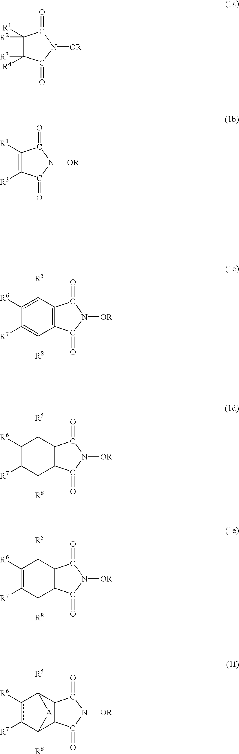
C1([R2])([R1])C([R3])([R4])C(=O)N([OR])C1=O.C1([R1])=C([R3])C(=O)N([OR])C1=O.C12=C(C([R5])=C([R6])C([R7])=C1[R8])C(=O)N([OR])C2=O.C12C(C([R5])C([R6])C([R7])C1[R8])C(=O)N([OR])C2=O.C12C(C([R5])C([R6])=C([R7])C1[R8])C(=O)N([OR])C2=O.C12C(C3([R5])c([R6])c([R7])C1([R8])[A]3)C(=O)N([OR])C2=O
